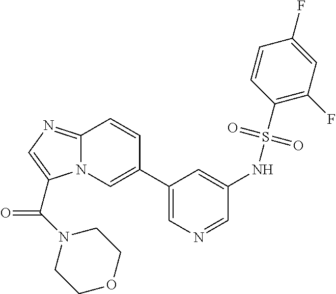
C1(C2=CN3C(=NC=C3C(N3CCOCC3)=O)C=C2)=CN=CC(NS(C2=C(F)C=C(F)C=C2)(=O)=O)=C1
